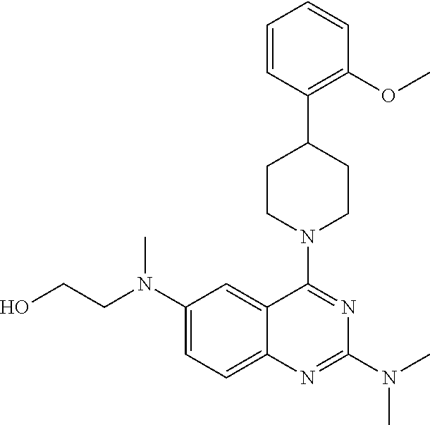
C1(N(CCO)C)=CC=C2C(=C1)C(N1CCC(C3=C(OC)C=CC=C3)CC1)=NC(N(C)C)=N2
